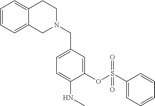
C1=CC=C2C(=C1)CCN(CC1=CC=C(NC)C(OS(C3=CC=CC=C3)(=O)=O)=C1)C2
